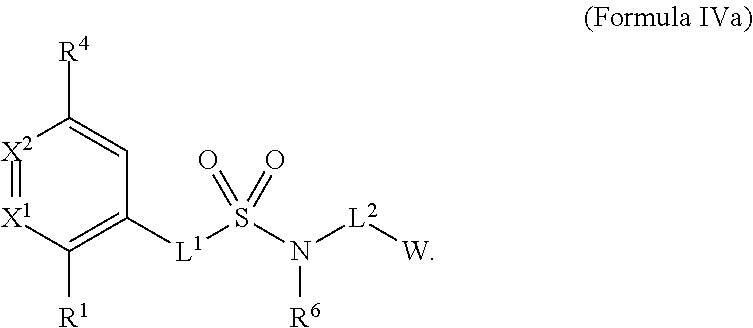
[X2]1=[X1]C([R1])=C([L1]S(N([L2][W])[R6])(=O)=O)C=C1[R4]
